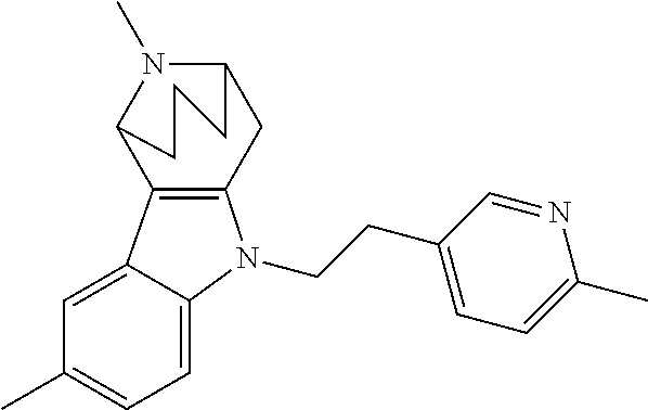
C1=C2C(=CC(C)=C1)C1=C(CC3N(C)C1CCC3)N2CCC1=CC=C(C)N=C1
